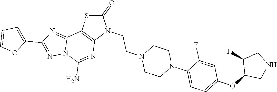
C1(=O)SC2=C(N1CCN1CCN(C3=CC=C(OC4CNCC4F)C=C3F)CC1)N=C(N)N1C2=NC(C2=CC=CO2)=N1
